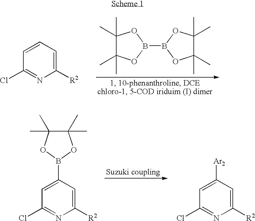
C1([R2])=CC=CC(Cl)=N1.C1(C)(C)C(C)(C)OB(B2OC(C)(C)C(C)(C)O2)O1.C1([R2])=CC(B2OC(C)(C)C(C)(C)O2)=CC(Cl)=N1.C1([R2])=CC([Ar2])=CC(Cl)=N1
